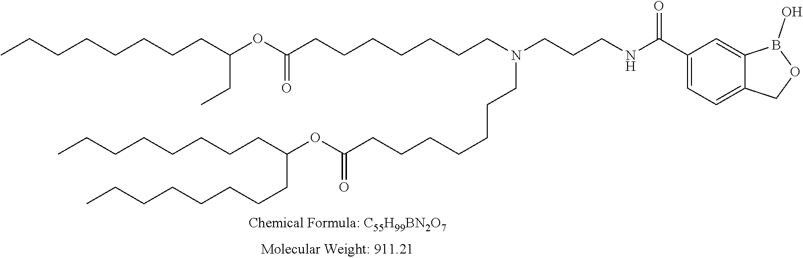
O=C(C1=CC=C2C(=C1)B(O)OC2)NCCCN(CCCCCCCC(=O)OC(CCCCCCCC)CCCCCCCC)CCCCCCCC(=O)OC(CC)CCCCCCCC
